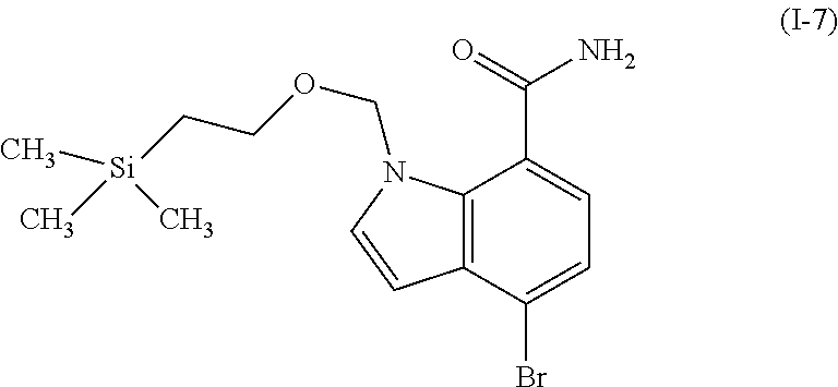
C1=C(Br)C2=C(C(C(N)=O)=C1)N(COCC[Si](C)(C)C)C=C2
